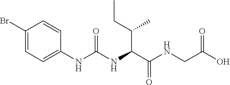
C1(Br)=CC=C(NC(NC(C(NCC(O)=O)=O)C(CC)C)=O)C=C1
